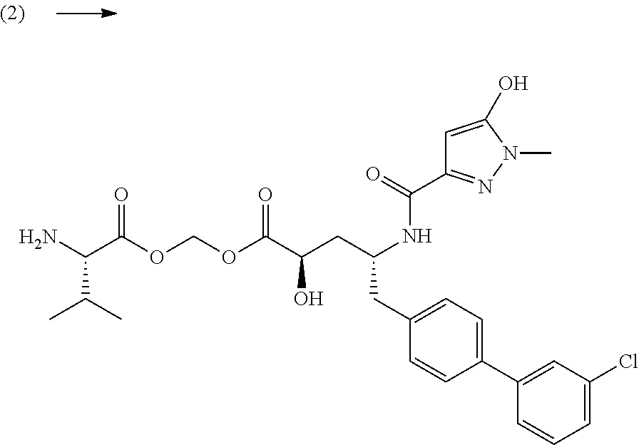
C(C(OCOC(C(CC(NC(=O)C1=NN(C)C(O)=C1)CC1=CC=C(C2=CC(Cl)=CC=C2)C=C1)O)=O)=O)(N)C(C)C
